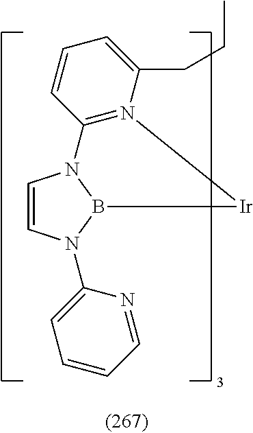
C1=CN(C2=CC=CC=N2)B2N1C1=N([Ir]2)C(CCC)=CC=C1
